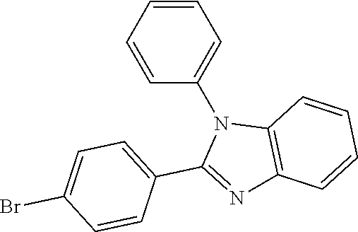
N1(C2=CC=CC=C2)C2=C(N=C1C1=CC=C(Br)C=C1)C=CC=C2
